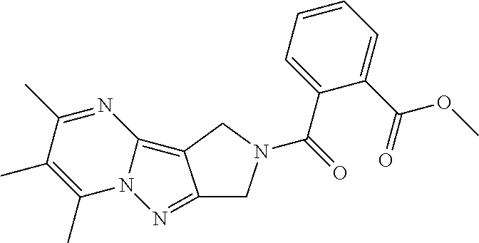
C12=NN3C(C)=C(C)C(C)=NC3=C1CN(C(=O)C1=CC=CC=C1C(=O)OC)C2
